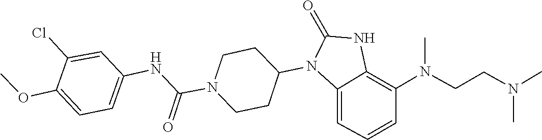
N(CCN(C1=C2NC(=O)N(C3CCN(C(NC4=CC=C(OC)C(Cl)=C4)=O)CC3)C2=CC=C1)C)(C)C
